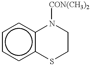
c1ccc2c(c1)N([CON(CH3)2])CCS2
